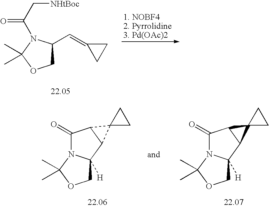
C1C(C=C2CC2)N(C(=O)C[NHtBoc])C(C)(C)O1.C1(=O)N2C([H])(C3C1C31CC1)COC2(C)C.C1(=O)N2C([H])(C3C1C31CC1)COC2(C)C
